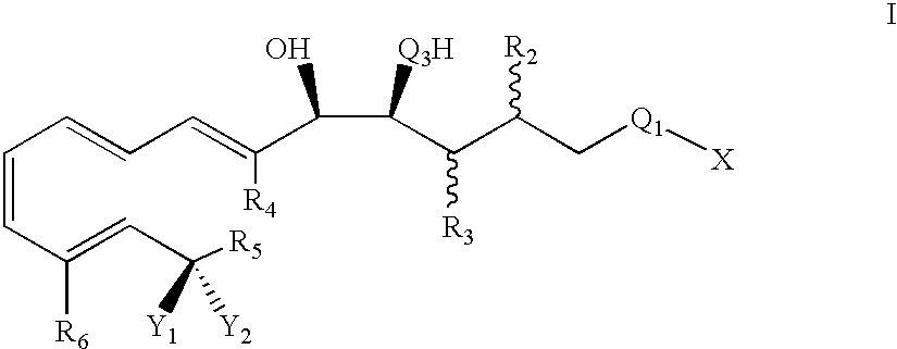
C(=CC(=CC([R5])([Y2])[Y1])[R6])C=CC=C(C(C(C(C(C[Q1][X])[R2])[R3])[Q3H])O)[R4]
